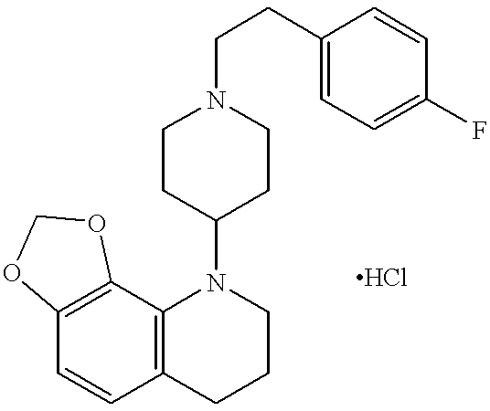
C12=C(C3=C(C=C1)CCCN3C1CCN(CCC3=CC=C(F)C=C3)CC1)OCO2
